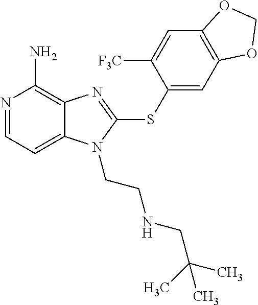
N1=CC=C2C(=C1N)N=C(SC1=CC3=C(C=C1[CF3])OCO3)N2CCNCC(C)(C)C
